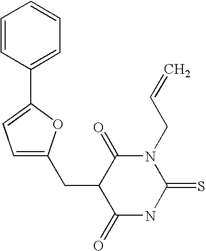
C1=CC(C2=CC=C(CC3C(=O)NC(=S)N(CC=C)C3=O)O2)=CC=C1
